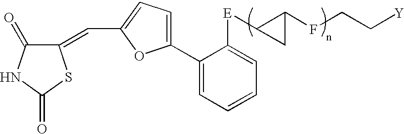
C1(=CC2=CC=C(C3=CC=CC=C3[E]C3CC3FCC[Y])O2)C(=O)NC(=O)S1
